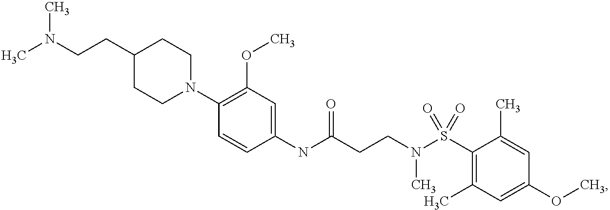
C1(NC(CCN(S(C2=C(C)C=C(OC)C=C2C)(=O)=O)C)=O)=CC(OC)=C(N2CCC(CCN(C)C)CC2)C=C1
